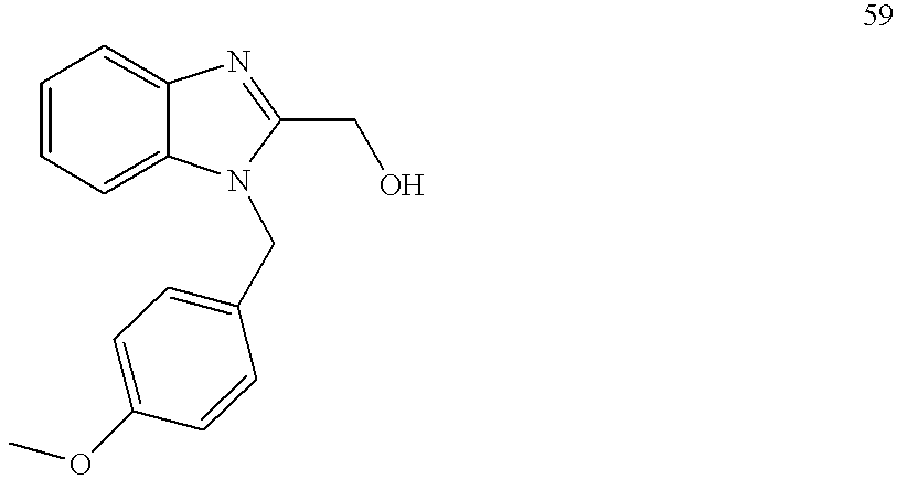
C1=CC=C2C(=C1)N=C(CO)N2CC1=CC=C(OC)C=C1
